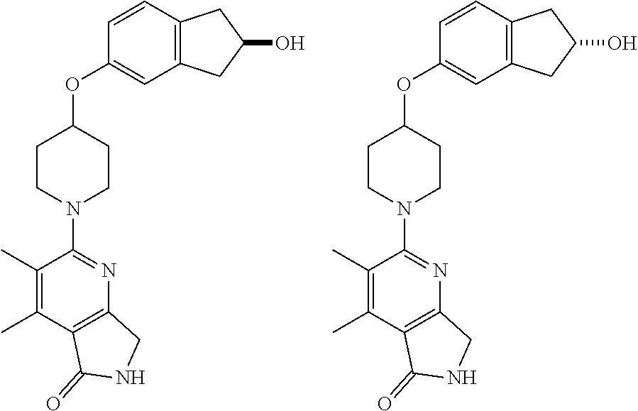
C1(C)=C(C)C2=C(N=C1N1CCC(OC3=CC4=C(C=C3)CC(O)C4)CC1)CNC2=O.C1(C)=C(C)C2=C(N=C1N1CCC(OC3=CC4=C(C=C3)CC(O)C4)CC1)CNC2=O
